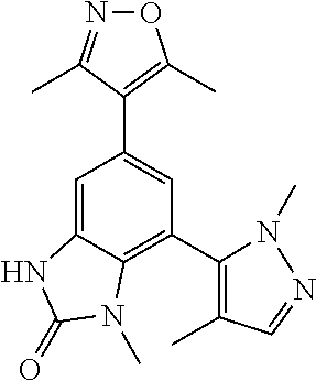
N1=C(C)C(C2=CC(C3=C(C)C=NN3C)=C3C(=C2)NC(=O)N3C)=C(C)O1
